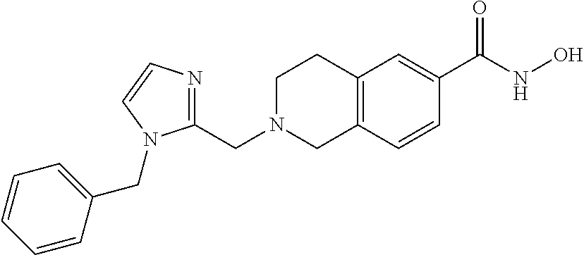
C(N1CC2=C(CC1)C=C(C(NO)=O)C=C2)C1=NC=CN1CC1=CC=CC=C1
